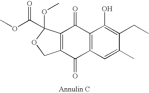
C12=C(C=C(C)C(CC)=C1O)C(=O)C1=C(C2=O)C(OC)(C(OC)=O)OC1
